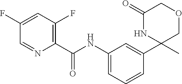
C1(C(NC2=CC=CC(C3(C)COCC(=O)N3)=C2)=O)=C(F)C=C(F)C=N1
